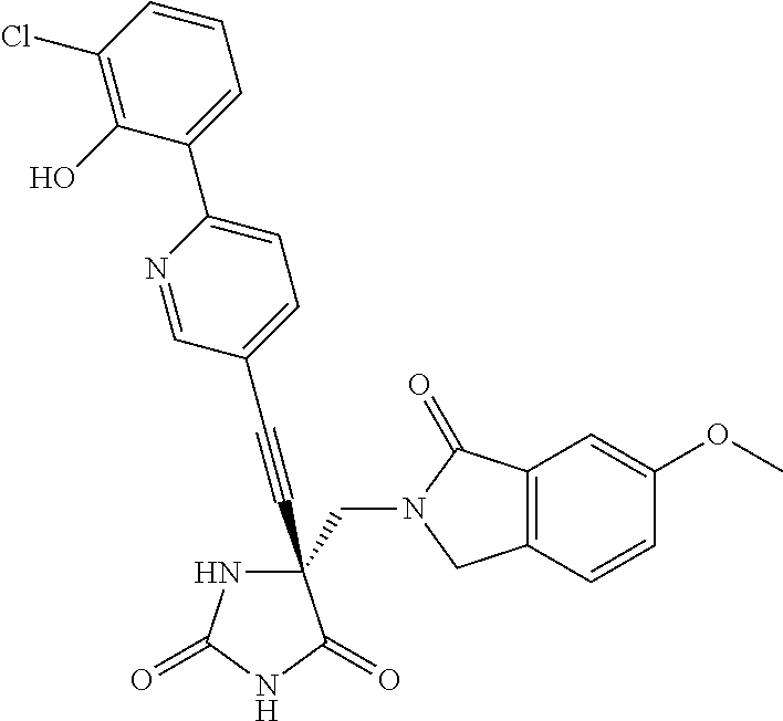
C(#CC1(CN2C(=O)C3=C(C2)C=CC(OC)=C3)NC(=O)NC1=O)C1=CC=C(C2=CC=CC(Cl)=C2O)N=C1
